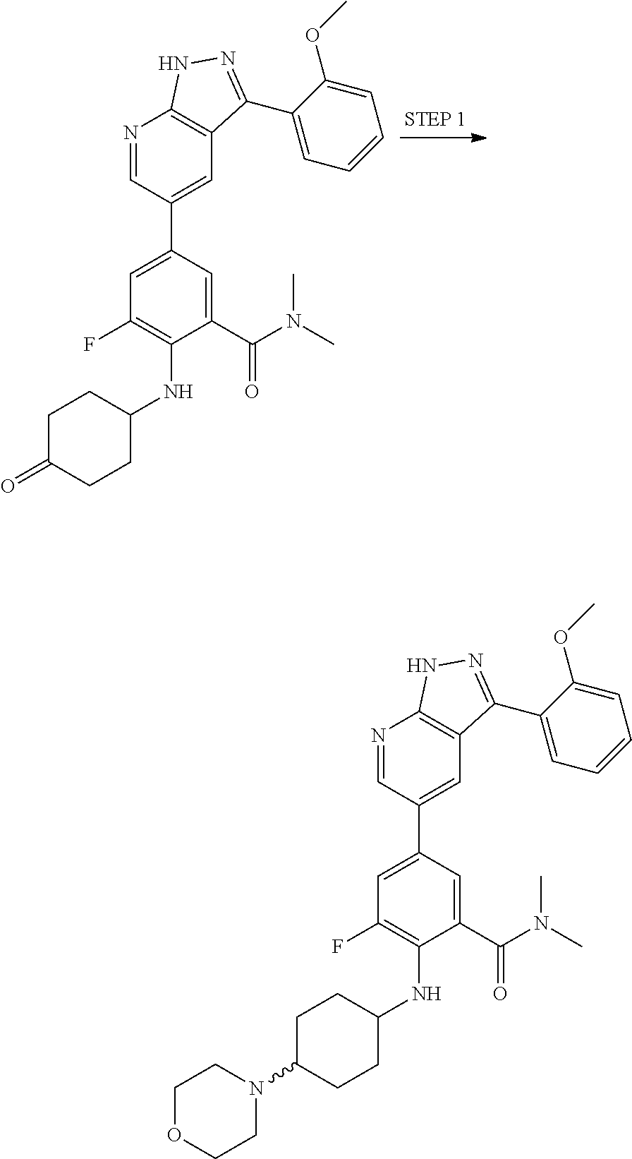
N1=CC(C2=CC(F)=C(NC3CCC(=O)CC3)C(C(N(C)C)=O)=C2)=CC2=C1NN=C2C1=CC=CC=C1OC.N1=CC(C2=CC(F)=C(NC3CCC(N4CCOCC4)CC3)C(C(N(C)C)=O)=C2)=CC2=C1NN=C2C1=CC=CC=C1OC
